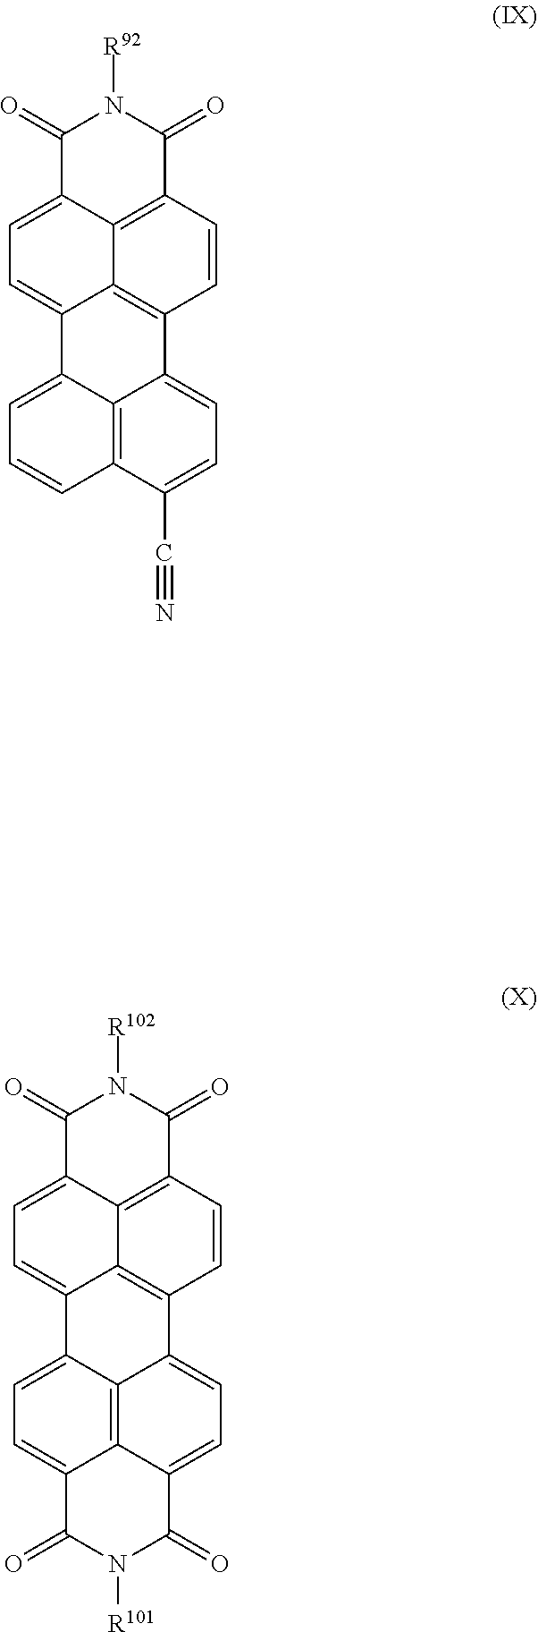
C1=C2C3=C(C=C1)C(C#N)=CC=C3C1=C3C2=CC=C2C3=C(C=C1)C(=O)N([R92])C2=O.C1=C2C3=C4C(=C1)C(=O)N([R101])C(=O)C4=CC=C3C1=C3C2=CC=C2C3=C(C=C1)C(=O)N([R102])C2=O
